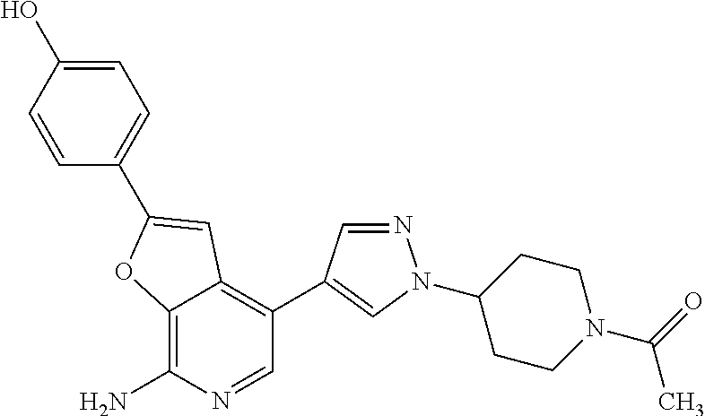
C12=C(N)N=CC(C3=CN(C4CCN(C(=O)C)CC4)N=C3)=C1C=C(C1=CC=C(O)C=C1)O2
